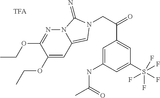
N12N=C(OCC)C(OCC)=CC1=CN(CC(=O)C1=CC(S(F)(F)(F)(F)F)=CC(NC(C)=O)=C1)C2=N
